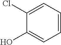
C1(Cl)=CC=CC=C1O
